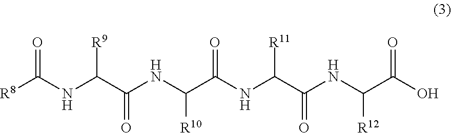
[R8]C(NC(C(NC(C(NC(C(NC(C(O)=O)[R12])=O)[R11])=O)[R10])=O)[R9])=O
